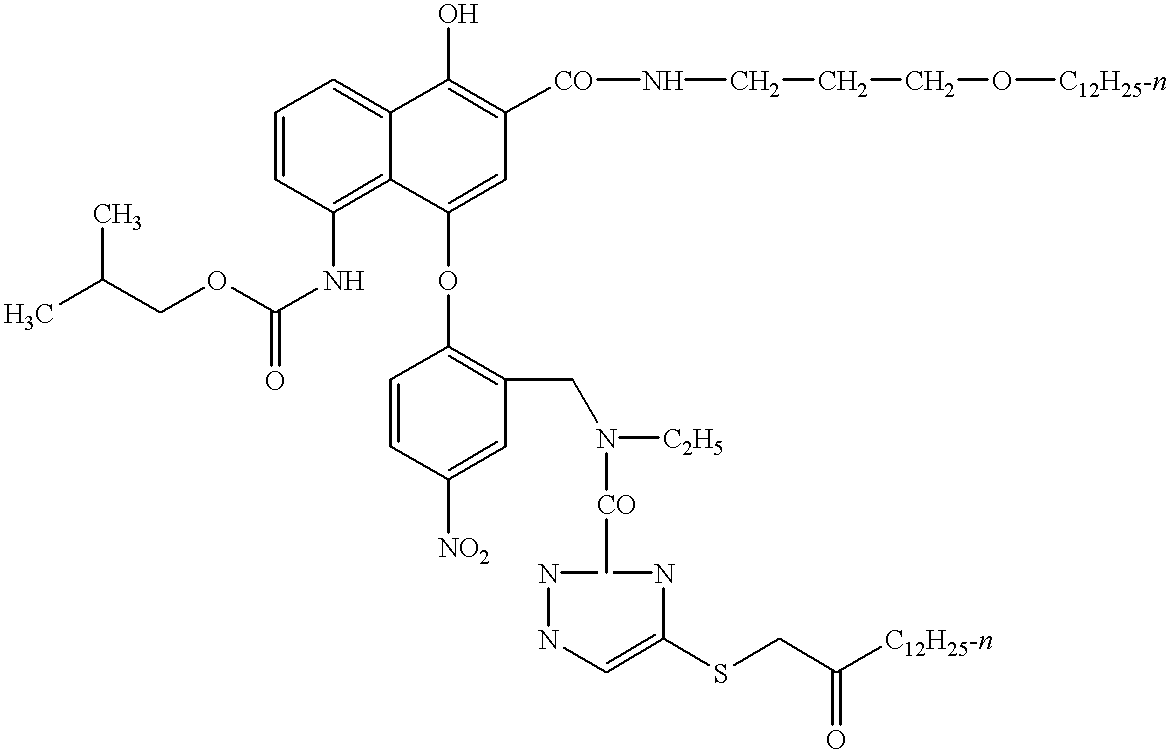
C1=CC(NC(OCC(C)C)=O)=C2C(=C1)C(O)=C([CO]NCCCO[C12H25-n])C=C2OC1=C(CN([CO]C)[C2H5])C=C([NO2])C=C1.N1NC=C(SCC([C12H25-n])=O)N1
